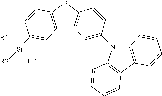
C12=C(OC3=C1C=C(N1C4=C(C5=C1C=CC=C5)C=CC=C4)C=C3)C=CC([Si]([R3])([R2])[R1])=C2
